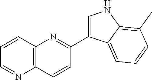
C12=C(C=CC=N1)N=C(C1=CNC3=C(C)C=CC=C13)C=C2
